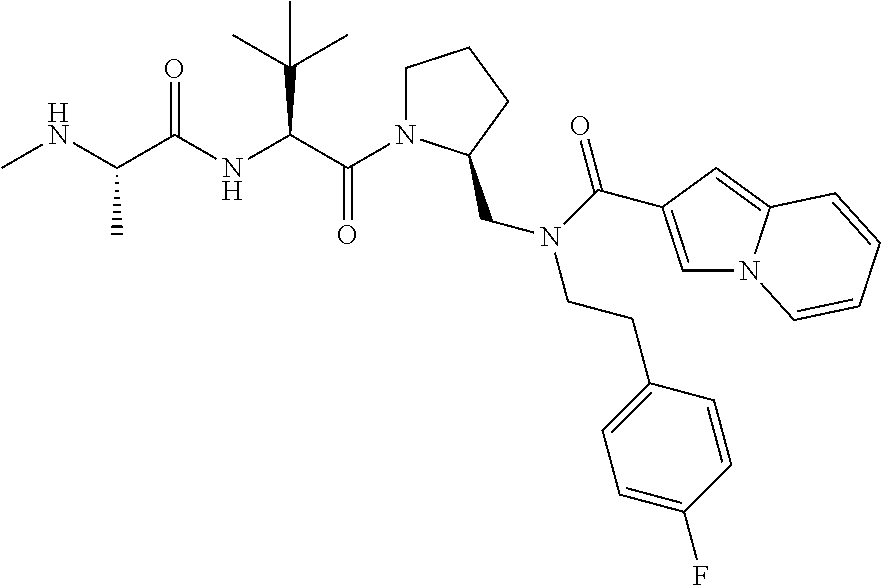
C(C(NC(C(NC)C)=O)C(C)(C)C)(=O)N1CCCC1CN(C(=O)C1=CN2C(=C1)C=CC=C2)CCC1=CC=C(F)C=C1
